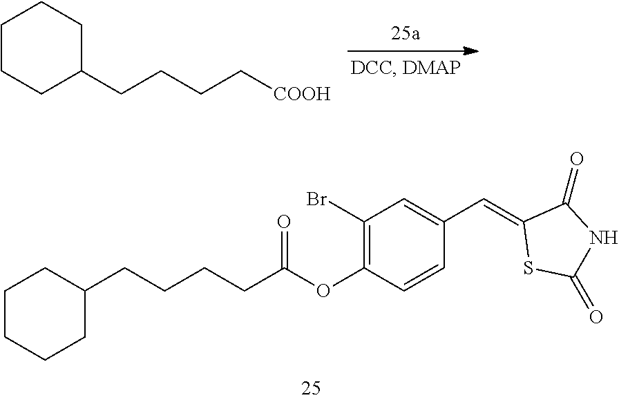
C1CCC(CCCC[COOH])CC1.C1(Br)=C(OC(CCCCC2CCCCC2)=O)C=CC(C=C2SC(=O)NC2=O)=C1
